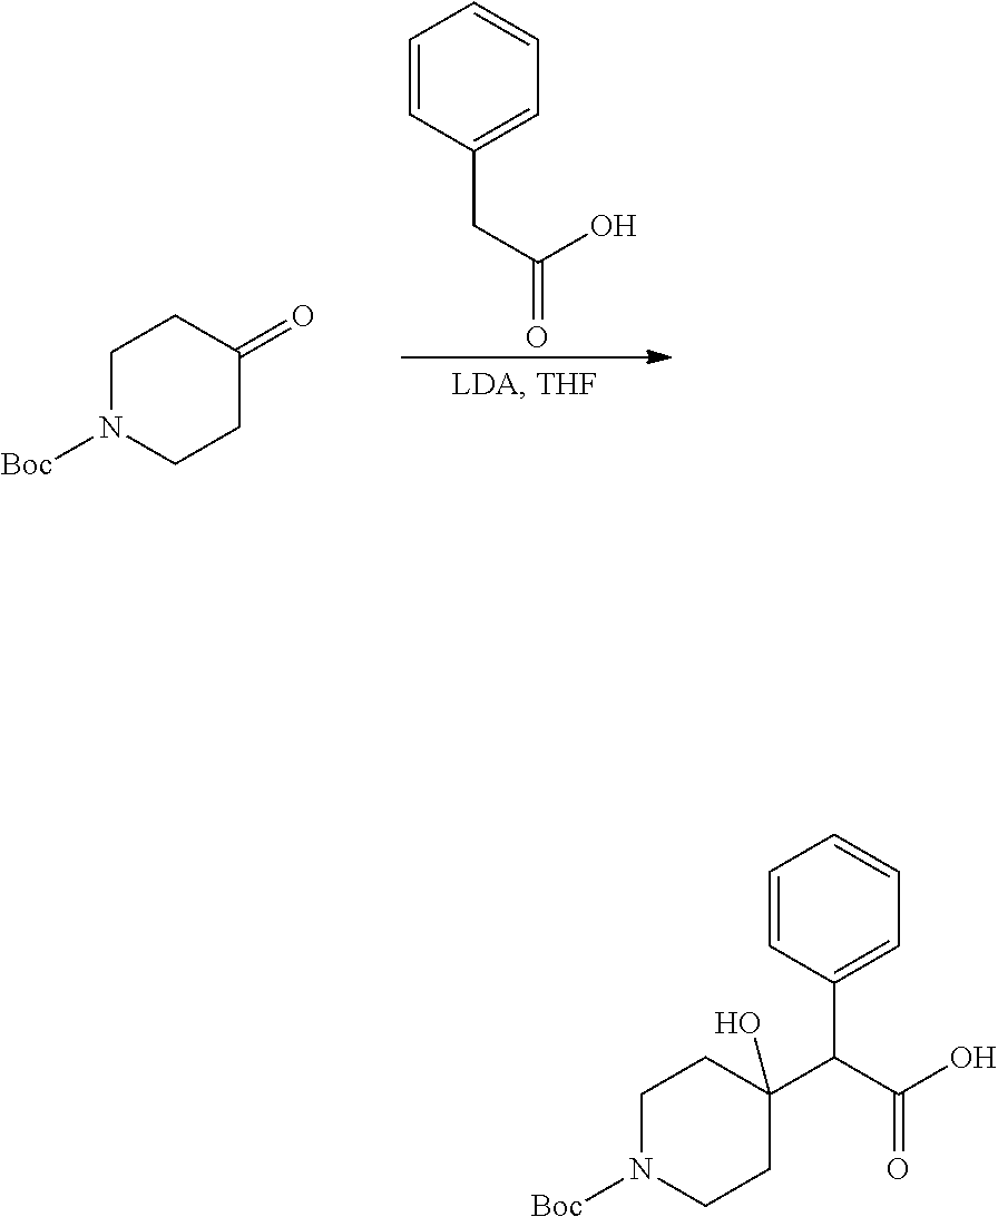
C1N([Boc])CCC(=O)C1.C1=CC(CC(=O)O)=CC=C1.C1N([Boc])CCC(O)(C(C(O)=O)C2=CC=CC=C2)C1
